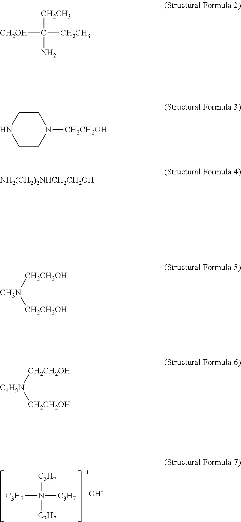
[C3H7]N([C3H7])([C3H7])[C3H7].[CH2OH]C([CH2CH3])(N)[CH2CH3].C1CNCCN1[CH2CH2OH].[NH2(CH2)2NHCH2CH2OH].[CH2CH2OH][CH3N][CH2CH2OH].[CH2CH2OH][C4H9N][CH2CH2OH]
